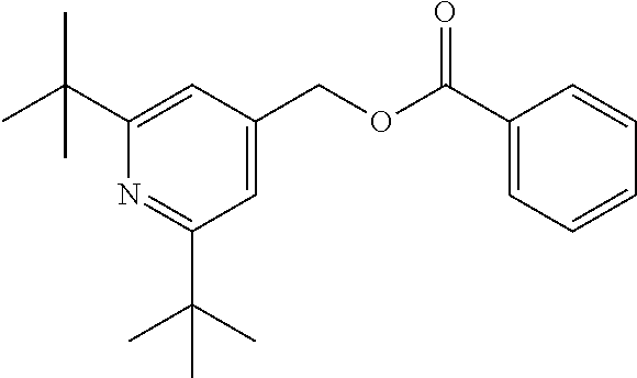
C1=C(COC(C2=CC=CC=C2)=O)C=C(C(C)(C)C)N=C1C(C)(C)C
